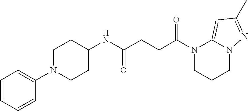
N1(C(=O)CCC(=O)NC2CCN(C3=CC=CC=C3)CC2)CCCN2C1=CC(C)=N2
